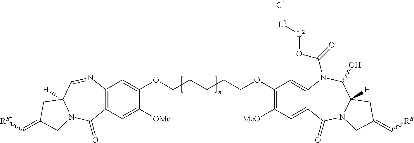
C1(OCCCCCOC2=CC3=C(C=C2[OMe])C(=O)N2C([H])(C=N3)CC(=C[RE])C2)=C([MeO])C=C2C(=C1)N(C(=O)O[L2][L1][G1])C(O)C1([H])N(C2=O)CC(=C[RE])C1
